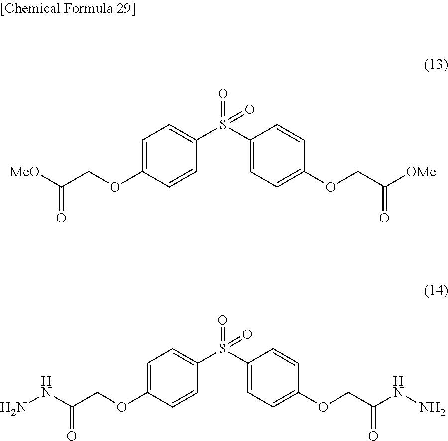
C1=C(OCC(=O)[MeO])C=CC(S(C2=CC=C(OCC(=O)[OMe])C=C2)(=O)=O)=C1.C1=C(OCC(=O)NN)C=CC(S(C2=CC=C(OCC(=O)NN)C=C2)(=O)=O)=C1
